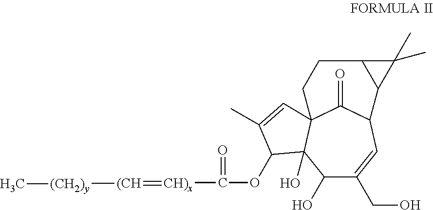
C1(O)C(CO)=CC2C(=O)C3(C1(O)C(OC([CH)x]=[(CH][(CH2)y]C)=O)C(C)=C3)CCC1C2C1(C)C
